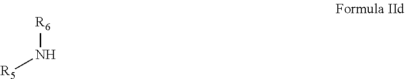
[R6]N[R5]
